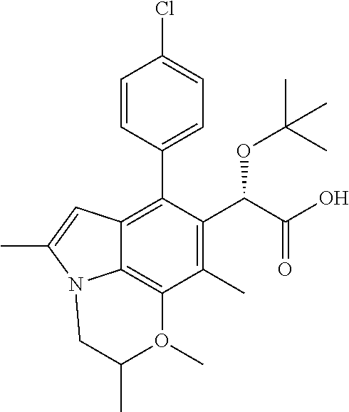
C1=CC(C2=C3C4=C(C(C)=C2C(C(O)=O)OC(C)(C)C)O(C)C(C)CN4C(C)=C3)=CC=C1Cl
